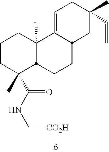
C1CC(C(=O)NC[CO2H])(C)C2C(C)(C1)C1=CCC(C)(C=C)CC1CC2
